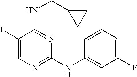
C1(I)=CN=C(NC2=CC(F)=CC=C2)N=C1NCC1CC1
